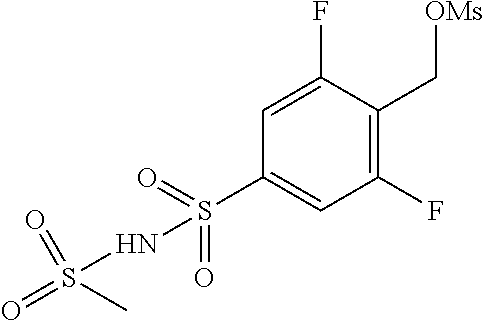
C1(F)=C(C[OMs])C(F)=CC(S(=O)(=O)NS(=O)(=O)C)=C1
